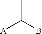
CC(B)[A]
